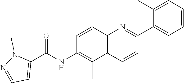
C12=C(C(C)=C(NC(C3=CC=NN3C)=O)C=C1)C=CC(C1=CC=CC=C1C)=N2
